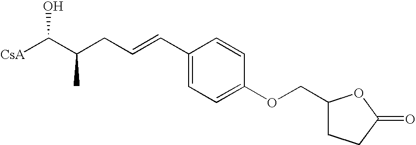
[CsA]C(C(CC=CC1=CC=C(OCC2CCC(=O)O2)C=C1)C)O
